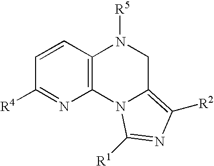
C12=C(C=CC([R4])=N1)N([R5])CC1=C([R2])N=C([R1])N21
